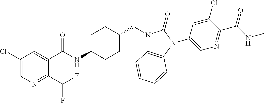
C1(Cl)=CN=C(C(F)F)C(C(NC2CCC(CN3C4=C(N(C5=CN=C(C(NC)=O)C(Cl)=C5)C3=O)C=CC=C4)CC2)=O)=C1
